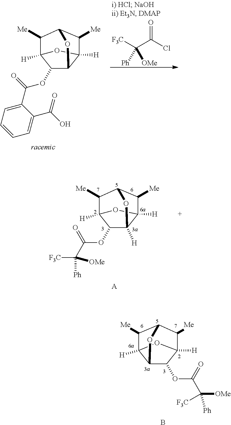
C1(OC(C([OMe])([Ph])[F3C])=O)C2C3([H])C([Me])C(C([Me])C1([H])O3)O2.B.C1(OC(C2=CC=CC=C2C(O)=O)=O)C2C3([H])C([Me])C(C([Me])C1([H])O3)O2.[F3C]C(C(Cl)=O)([Ph])[OMe].C1(OC(C([F3C])([OMe])[Ph])=O)C2([H])C3([H])C([Me])C(C([Me])C1([H])O3)O2.[A]
